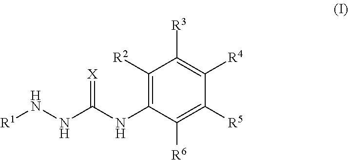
C1([R2])=C(NC(NN[R1])=[X])C([R6])=C([R5])C([R4])=C1[R3]
